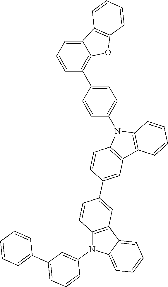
C1=C(C2=C3C(=CC=C2)C2=C(O3)C=CC=C2)C=CC(N2C3=C(C4=C2C=CC=C4)C=C(C2=CC4=C(C=C2)N(C2=CC(C5=CC=CC=C5)=CC=C2)C2=CC=CC=C42)C=C3)=C1
